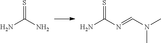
S=C(N)N.S=C(N)N=CN(C)C
